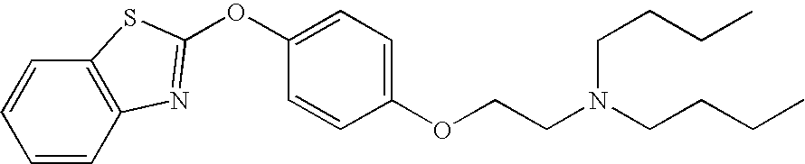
C1=CC2=C(C=C1)SC(OC1=CC=C(OCCN(CCCC)CCCC)C=C1)=N2
